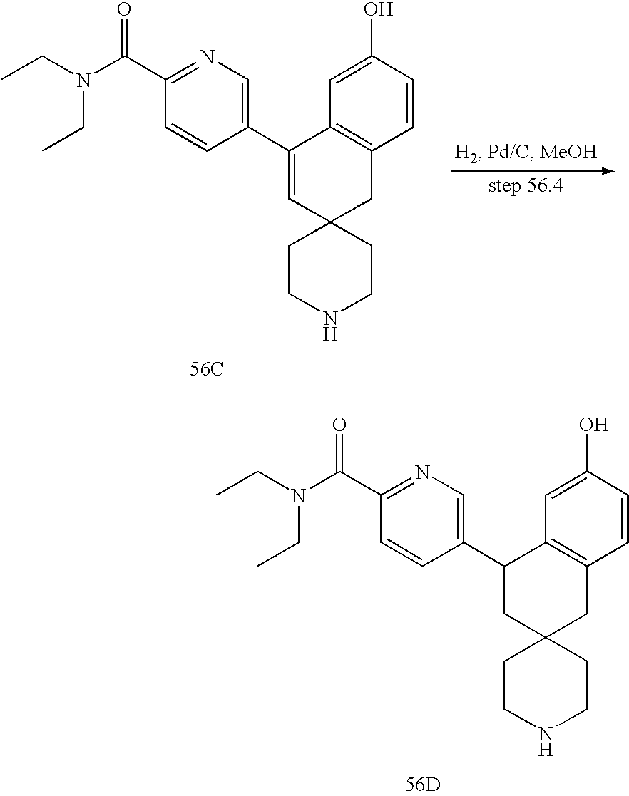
C1(C(N(CC)CC)=O)=NC=C(C2CC3(CC4=C2C=C(O)C=C4)CCNCC3)C=C1.[56D].C1(C(N(CC)CC)=O)=NC=C(C2=CC3(CC4=C2C=C(O)C=C4)CCNCC3)C=C1.[56C]
